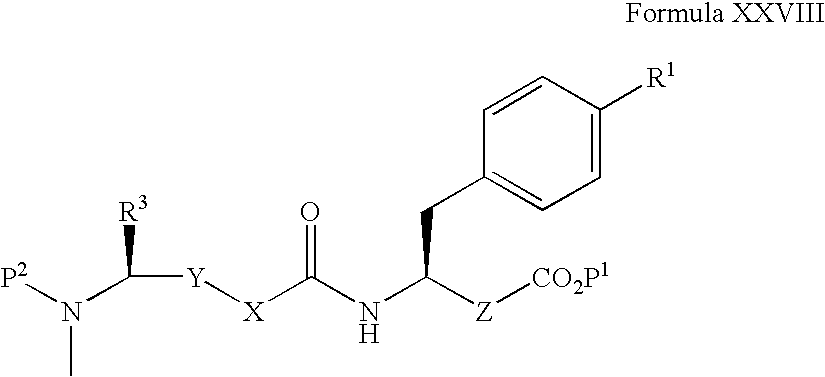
CN([P2])C([R3])[Y][X]C(NC([Z][CO2P1])CC1=CC=C([R1])C=C1)=O
